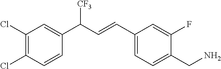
C1(CN)=CC=C(C=CC(C2=CC(Cl)=C(Cl)C=C2)[CF3])C=C1F
